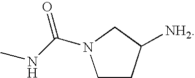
C1CC([NH2])CN1C(NC)=O
